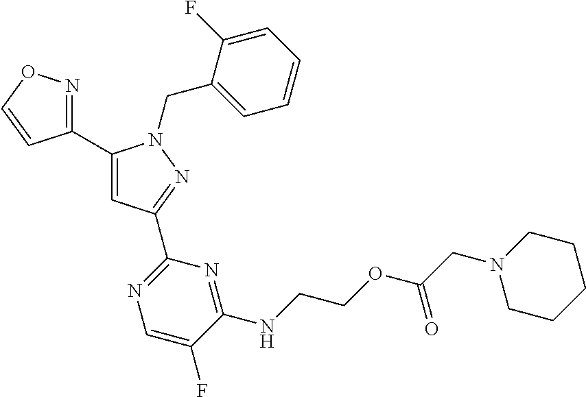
C1(C2=NOC=C2)=CC(C2=NC=C(F)C(NCCOC(CN3CCCCC3)=O)=N2)=NN1CC1=CC=CC=C1F
